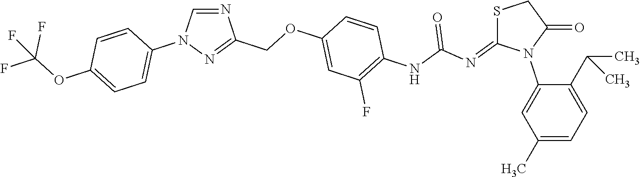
N1=CN(C2=CC=C(OC(F)(F)F)C=C2)N=C1COC1=CC(F)=C(NC(N=C2SCC(=O)N2C2=CC(C)=CC=C2C(C)C)=O)C=C1
